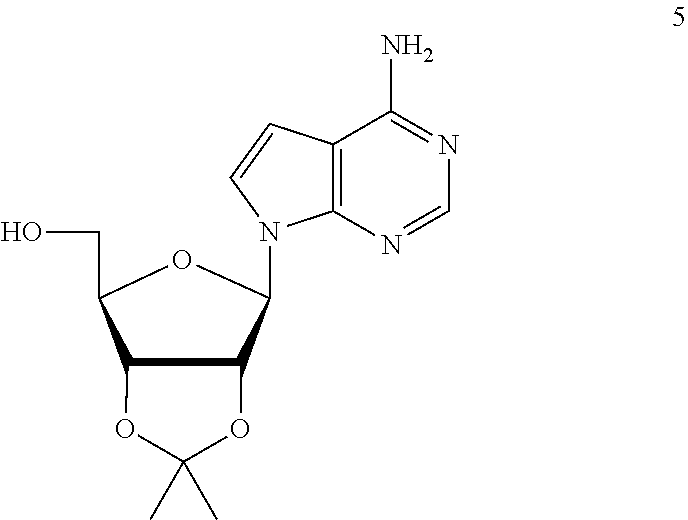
C12C(C(N3C4=C(C(N)=NC=N4)C=C3)OC1CO)OC(C)(C)O2
